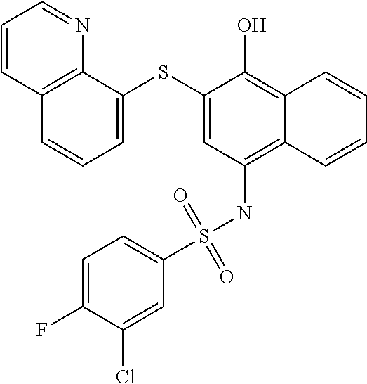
C1=C(SC2=CC(NS(C3=CC=C(F)C(Cl)=C3)(=O)=O)=C3C(=C2O)C=CC=C3)C2=C(C=C1)C=CC=N2
